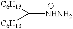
[C6H13]C([C6H13])[NHNH2]
